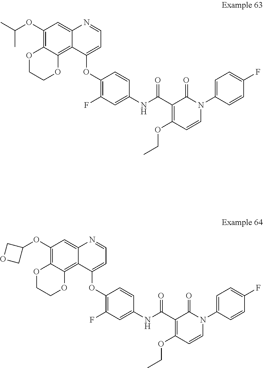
C1(OC2=C3C(=C4C(=C2)N=CC=C4OC2=C(F)C=C(NC(C4=C(OCC)C=CN(C5=CC=C(F)C=C5)C4=O)=O)C=C2)OCCO3)COC1.CC(OC1=C2C(=C3C(=C1)N=CC=C3OC1=C(F)C=C(NC(C3=C(OCC)C=CN(C4=CC=C(F)C=C4)C3=O)=O)C=C1)OCCO2)C
